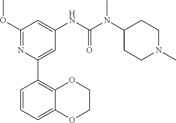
CN(C(NC1=CC(OC)=NC(C2=C3OCCOC3=CC=C2)=C1)=O)C1CCN(C)CC1
